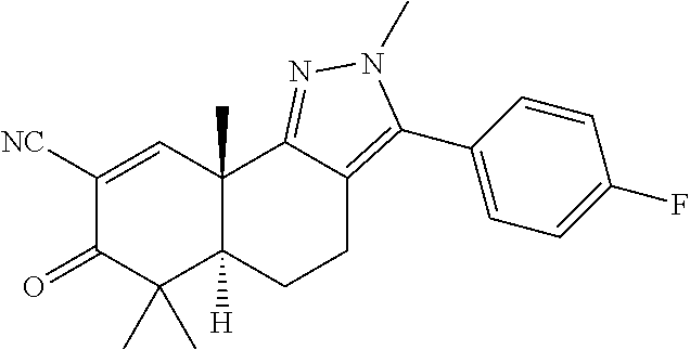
C1([NC])=CC2(C)C([H])(C(C)(C)C1=O)CCC1=C(C3=CC=C(F)C=C3)N(C)N=C21
